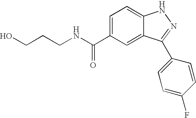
C1(C(NCCCO)=O)=CC=C2C(=C1)C(C1=CC=C(F)C=C1)=NN2
